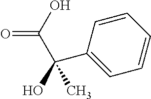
C1=CC(C(C(=O)O)(C)O)=CC=C1
